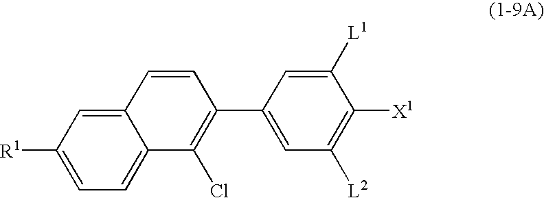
C12=CC([R1])=CC=C1C(Cl)=C(C1=CC([L2])=C([X1])C([L1])=C1)C=C2
